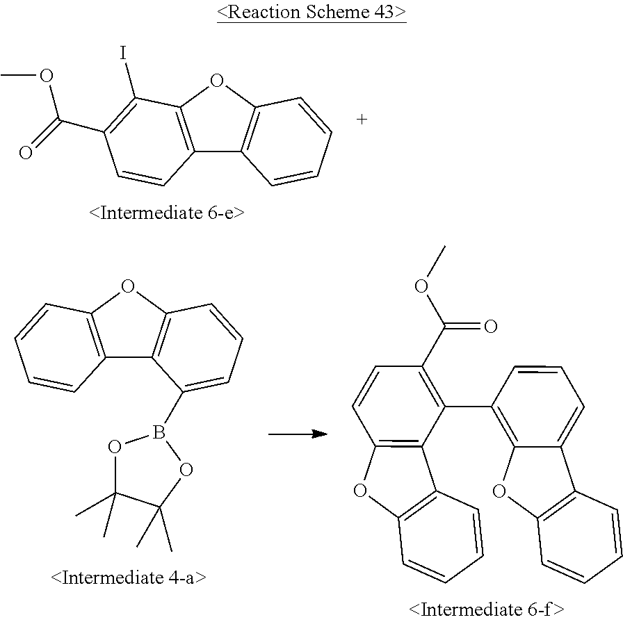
C12=C(OC3=C1C=CC=C3)C(I)=C(C(OC)=O)C=C2.C12=C(OC3=C1C(B1OC(C)(C)C(C)(C)O1)=CC=C3)C=CC=C2.C12=C(OC3=C1C(C1=C4C(=CC=C1)C1=C(O4)C=CC=C1)=C(C(OC)=O)C=C3)C=CC=C2
